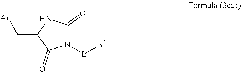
N1([L][R1])C(=O)NC(=C[Ar])C1=O
